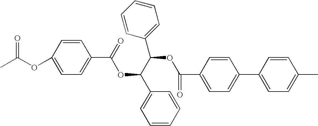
C1=CC(OC(C)=O)=CC=C1C(OC(C(OC(C1=CC=C(C2=CC=C(C)C=C2)C=C1)=O)C1=CC=CC=C1)C1=CC=CC=C1)=O
